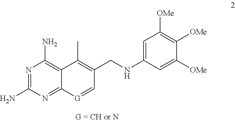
N1=C(N)N=C2C(=C1N)C(C)=C(CNC1=CC([OMe])=C([OMe])C([OMe])=C1)C=[G]2
